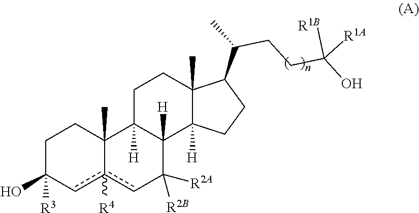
c12([R4])cC([R2A])([R2B])C3([H])C([H])(C1(C)CCC(O)([R3])c2)CCC1(C)C(C(CCC([R1A])(O)[R1B])C)CCC13[H]
